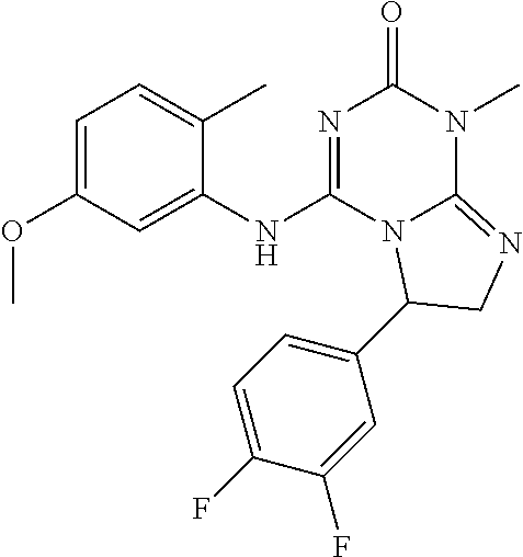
C1=C(OC)C=C(NC2=NC(=O)N(C)C3=NCC(C4=CC=C(F)C(F)=C4)N23)C(C)=C1
